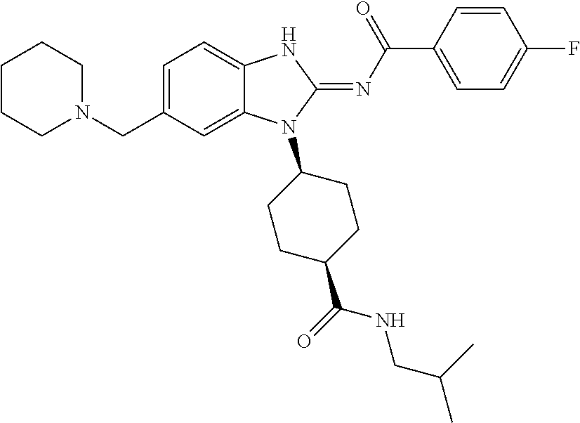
C1CCN(CC2=CC=C3C(=C2)N(C2CCC(C(NCC(C)C)=O)CC2)C(=NC(C2=CC=C(F)C=C2)=O)N3)CC1
